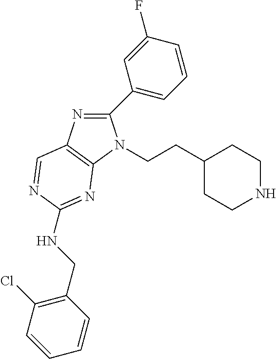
C1(C2=CC=CC(F)=C2)=NC2=C(N1CCC1CCNCC1)N=C(NCC1=C(Cl)C=CC=C1)N=C2
